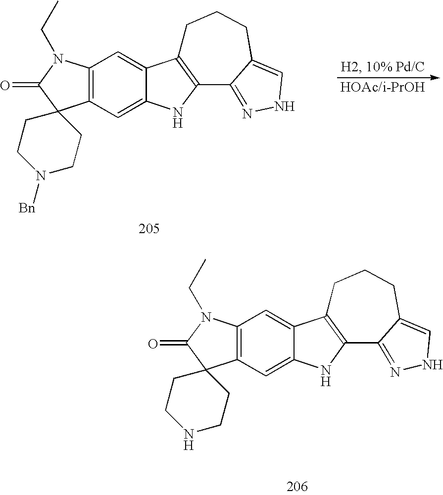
C12=C(C=C3C(=C1)C1=C(N3)C3=NNC=C3CCC1)C1(C(=O)N2CC)CCNCC1.C12=C(C=C3C(=C1)C1=C(N3)C3=NNC=C3CCC1)C1(C(=O)N2CC)CCN([Bn])CC1
